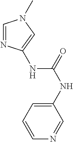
C1=NC=CC=C1NC(=O)NC1=CN(C)C=N1
